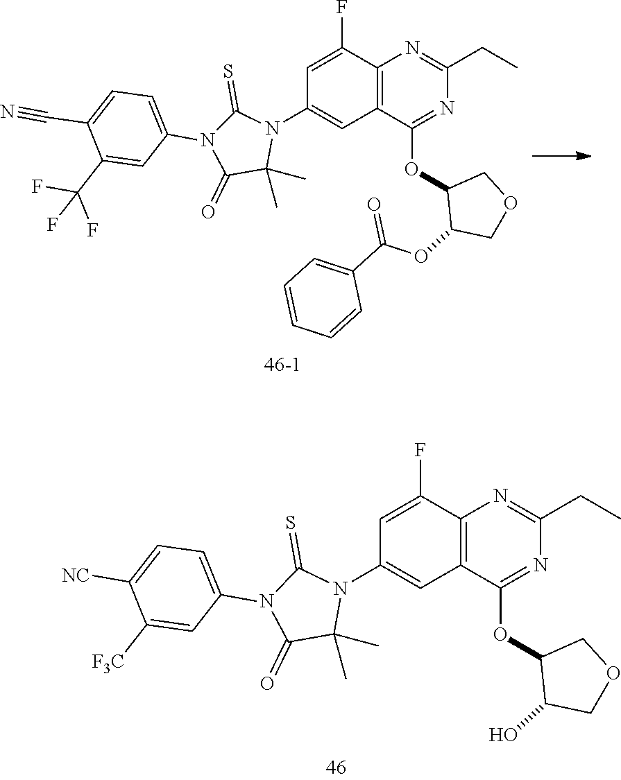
C1(C(F)(F)F)=CC(N2C(=O)C(C)(C)N(C3=CC4=C(C(F)=C3)N=C(CC)N=C4OC3C(OC(C4=CC=CC=C4)=O)COC3)C2=S)=CC=C1C#N.C1([F3C])=CC(N2C(=O)C(C)(C)N(C3=CC4=C(C(F)=C3)N=C(CC)N=C4OC3C(O)COC3)C2=S)=CC=C1[NC]
